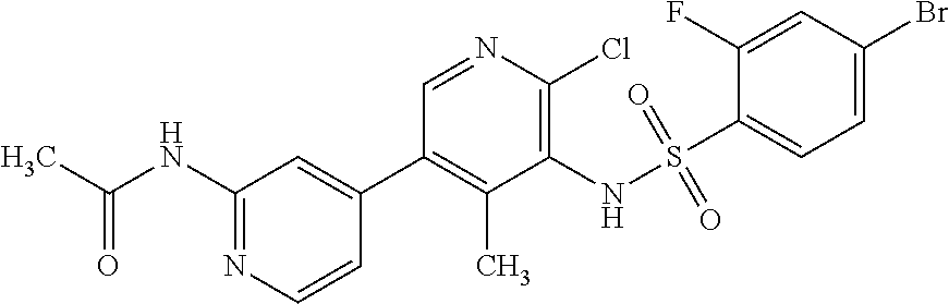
O=C(NC1=NC=CC(C2=C(C)C(NS(C3=CC=C(Br)C=C3F)(=O)=O)=C(Cl)N=C2)=C1)C
